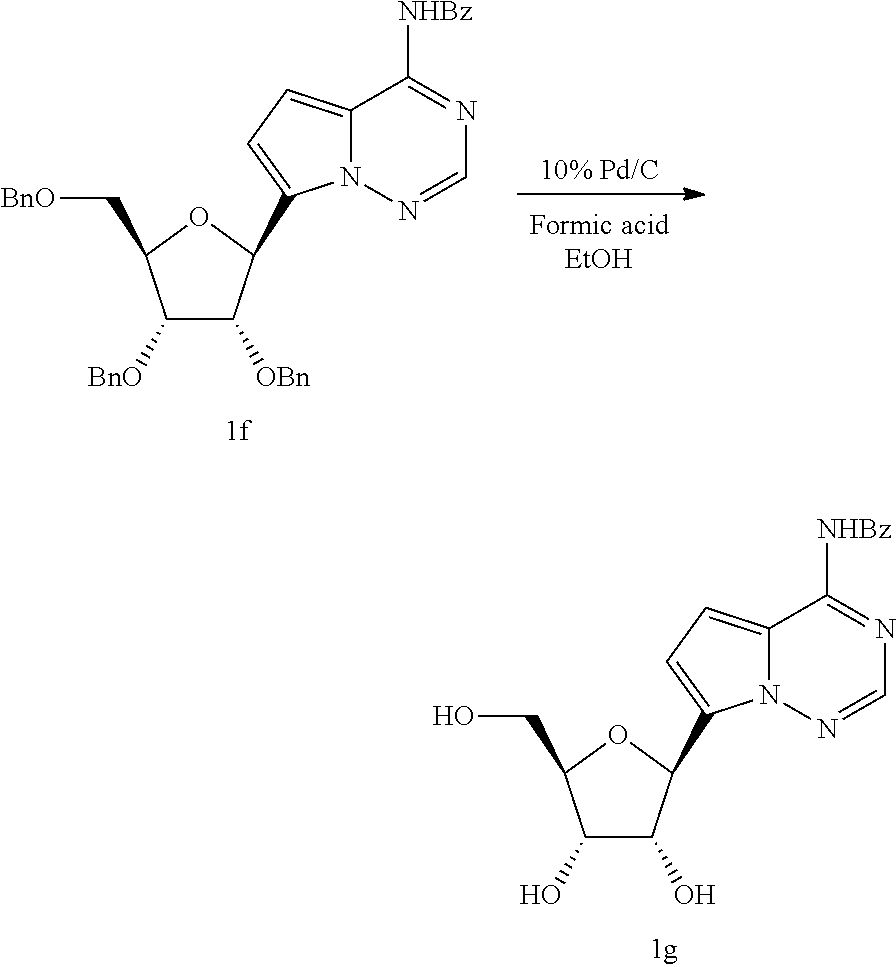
[10% Pd/C].C1([BnO])C([OBn])C(C2=CC=C3N2N=CN=C3[NHBz])OC1C[BnO].C1(O)C(O)C(C2=CC=C3N2N=CN=C3[NHBz])OC1CO
